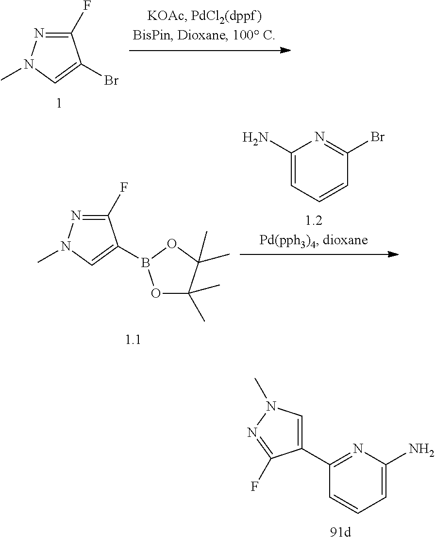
C1(F)=NN(C)C=C1Br.C1(F)=NN(C)C=C1B1OC(C)(C)C(C)(C)O1.C1(N)=CC=CC(Br)=N1.C1(C2=CN(C)N=C2F)=NC(N)=CC=C1
